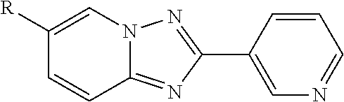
C1=CC2=NC(C3=CN=CC=C3)=NN2C=C1[R]
